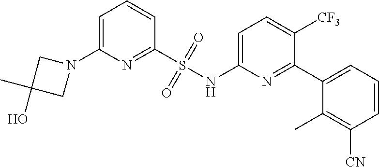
C1(S(NC2=CC=C([CF3])C(C3=CC=CC([CN])=C3C)=N2)(=O)=O)=NC(N2CC(C)(O)C2)=CC=C1
